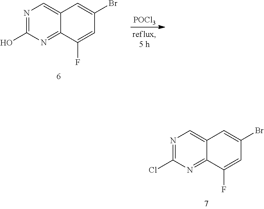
N1=C(O)N=C2C(=C1)C=C(Br)C=C2F.[POCl3].N1=C(Cl)N=C2C(=C1)C=C(Br)C=C2F
